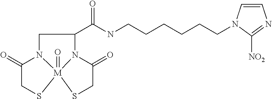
C1(C(NCCCCCCN2C=CN=C2[NO2])=O)N2C(=O)CS[M]23(=O)N(C1)C(=O)CS3
